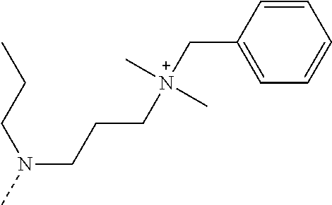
N(CCC[N+](CC1=CC=CC=C1)(C)C)(C)CCC
